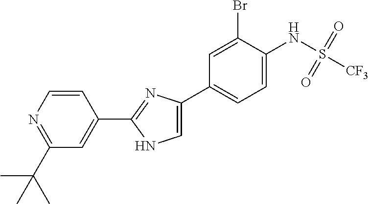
C1(C2=NC(C3=CC=C(NS([CF3])(=O)=O)C(Br)=C3)=CN2)=CC(C(C)(C)C)=NC=C1
